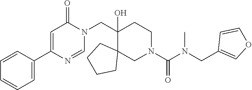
C1(CN2C(=O)C=C(C3=CC=CC=C3)N=C2)(O)C2(CN(C(N(CC3=COC=C3)C)=O)CC1)CCCC2
